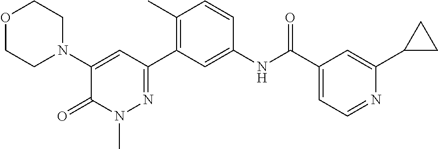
O1CCN(C2=CC(C3=C(C)C=CC(NC(C4=CC=NC(C5CC5)=C4)=O)=C3)=NN(C)C2=O)CC1
